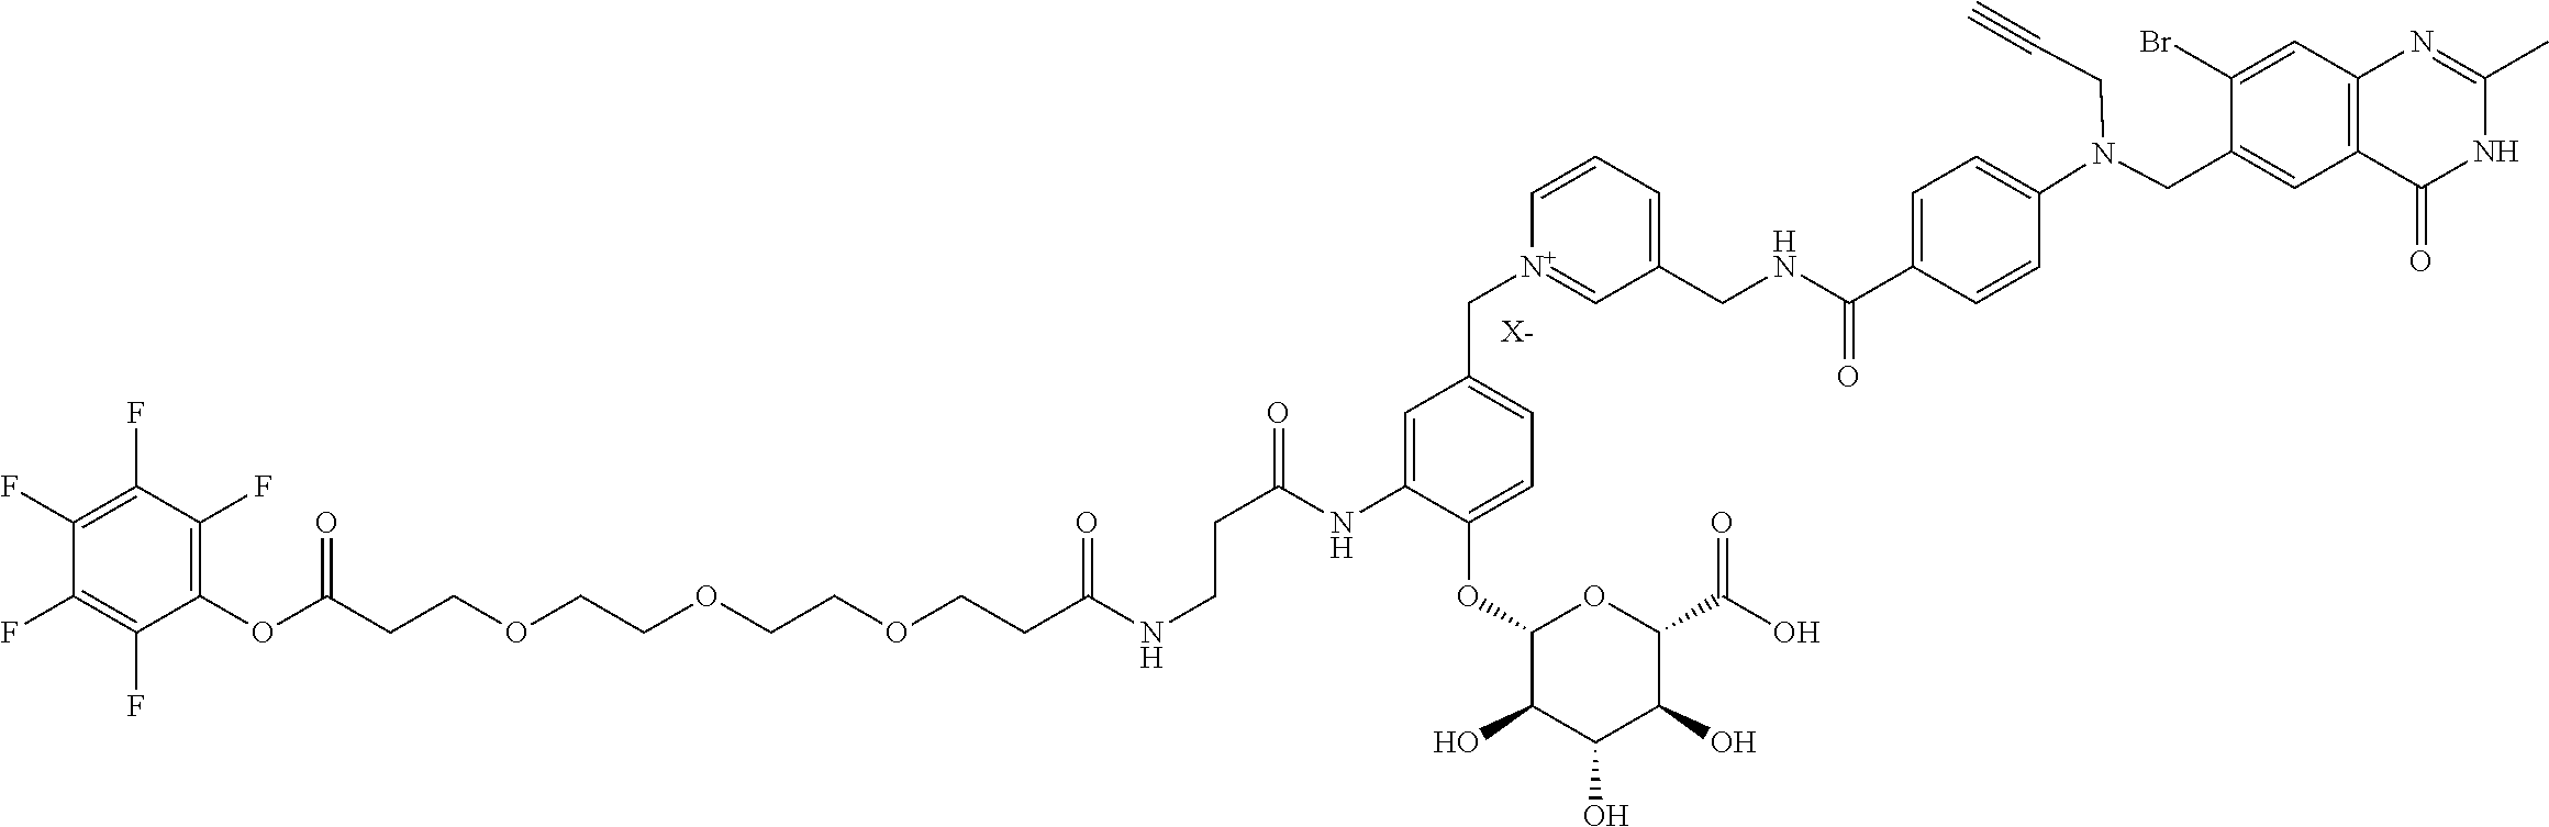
[X-].C(CCOCCOCCOCCC(NCCC(=O)NC1=CC(C[N+]2=CC(CNC(C3=CC=C(N(CC4=CC5=C(C=C4Br)N=C(C)NC5=O)CC#C)C=C3)=O)=CC=C2)=CC=C1OC1C(O)C(O)C(O)C(C(O)=O)O1)=O)(OC1=C(F)C(F)=C(F)C(F)=C1F)=O
